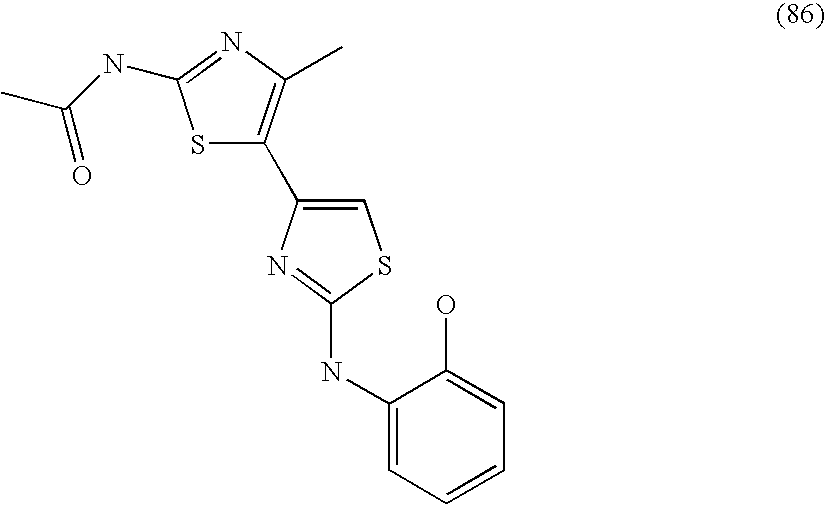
S1C(C2=CSC(NC3=CC=CC=C3O)=N2)=C(C)N=C1NC(C)=O
